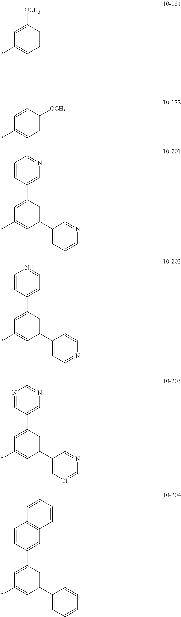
C1(*)=CC=C([OCH3])C=C1.C1(*)=CC(C2=CC=CN=C2)=CC(C2=CN=CC=C2)=C1.C1(*)=CC(C2=CC=NC=C2)=CC(C2=CC=NC=C2)=C1.C1(*)=CC(C2=CN=CN=C2)=CC(C2=CN=CN=C2)=C1.C1(*)=CC(C2=CC=CC=C2)=CC(C2=CC3=C(C=C2)C=CC=C3)=C1.C1(*)=CC=CC([OCH3])=C1
